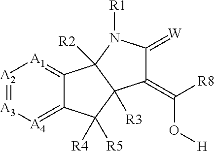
[A4]1=C2C(=[A1][A2]=[A3]1)C1([R2])C([R3])(C2([R4])[R5])C(=C([R8])O[H])C(=[W])N1[R1]
